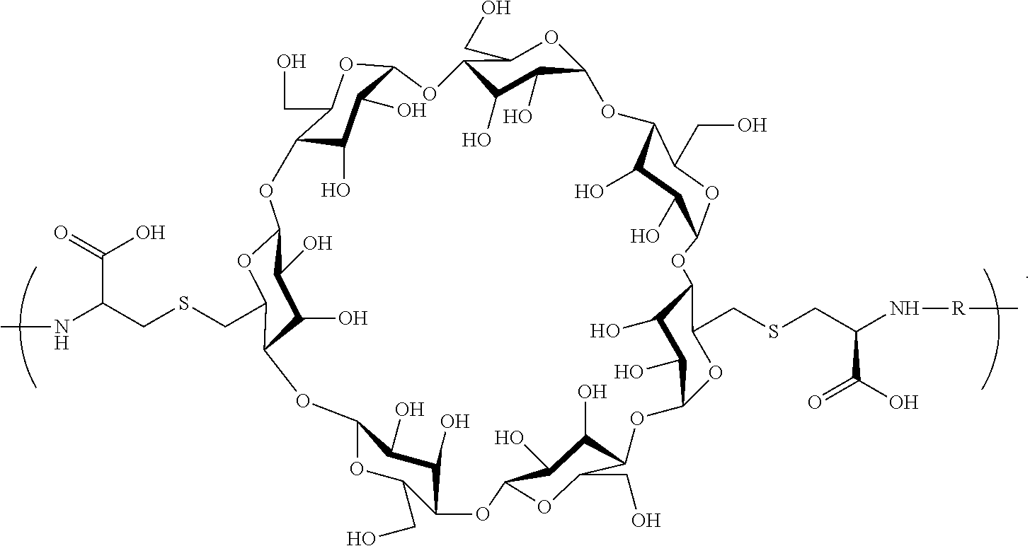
C12C(O)C(O)C(OC1CSCC(C(O)=O)NC)OC1C(O)C(O)C(OC1CO)OC1C(O)C(O)C(OC1CO)OC1C(O)C(O)C(OC1CO)OC1C(O)C(O)C(OC1CSCC(C(=O)O)N[R]C)OC1C(O)C(O)C(OC1CO)OC1C(O)C(O)C(OC1CO)O2
